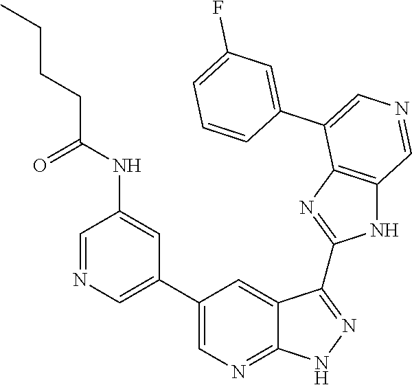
C1=NC=C(C2=CN=C3C(=C2)C(C2=NC4=C(N2)C=NC=C4C2=CC(F)=CC=C2)=NN3)C=C1NC(CCCC)=O
